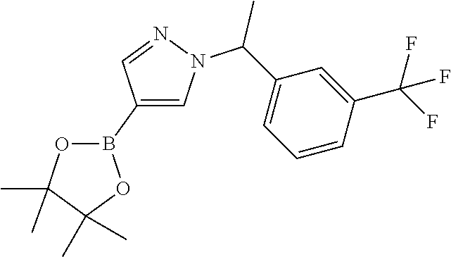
C1(B2OC(C)(C)C(C)(C)O2)=CN(C(C2=CC=CC(C(F)(F)F)=C2)C)N=C1
